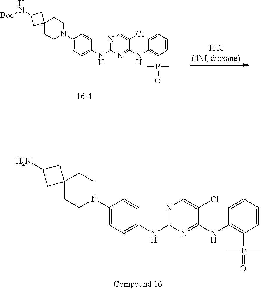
C1C2(CCN(C3=CC=C(NC4=NC=C(Cl)C(NC5=C(P(=O)(C)C)C=CC=C5)=N4)C=C3)CC2)CC1N.N(C1CC2(CCN(C3=CC=C(NC4=NC=C(Cl)C(NC5=C(P(=O)(C)C)C=CC=C5)=N4)C=C3)CC2)C1)[Boc]
